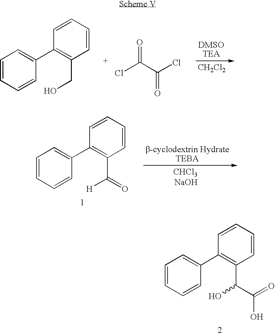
C1=CC=CC(C2=C(CO)C=CC=C2)=C1.ClC(C(Cl)=O)=O.[CH2Cl2].C1=CC=CC(C2=C(C([H])=O)C=CC=C2)=C1.C1=CC=CC(C2=C(C(O)C(=O)O)C=CC=C2)=C1
